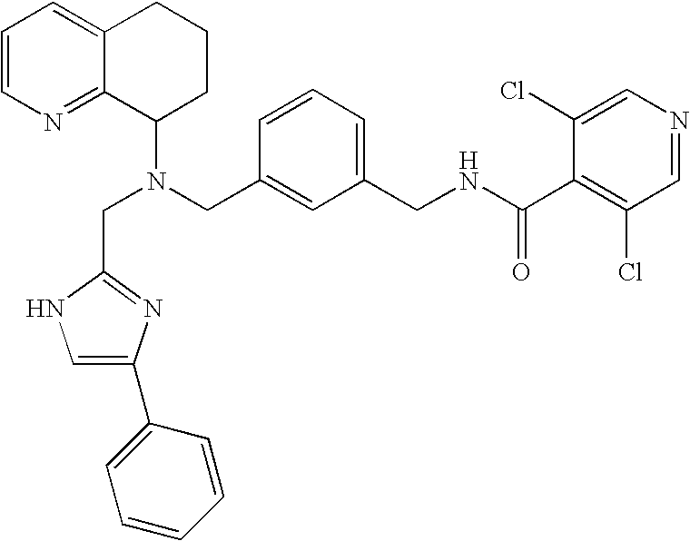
N(CC1=CC(CNC(C2=C(Cl)C=NC=C2Cl)=O)=CC=C1)(C1CCCC2=CC=CN=C12)CC1=NC(C2=CC=CC=C2)=CN1
